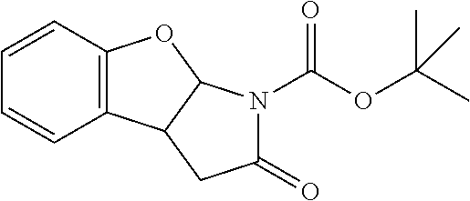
C12=C(C=CC=C1)OC1C2CC(=O)N1C(OC(C)(C)C)=O
